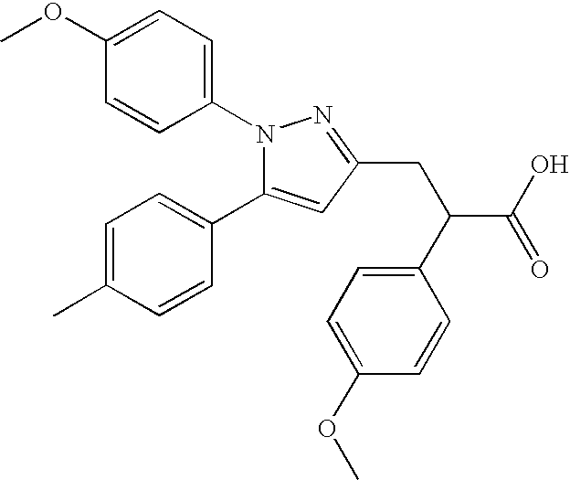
C1(OC)=CC=C(N2C(C3=CC=C(C)C=C3)=CC(CC(C3=CC=C(OC)C=C3)C(O)=O)=N2)C=C1
